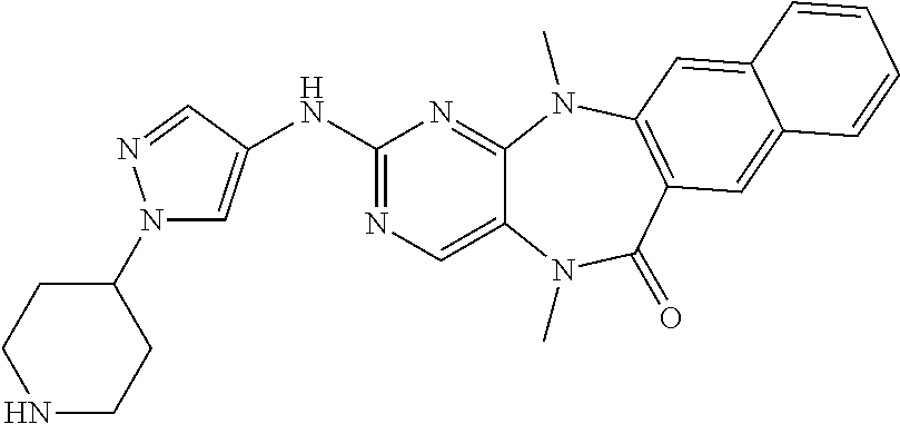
C1(N2C=C(NC3=NC=C4C(=N3)N(C)C3=C(C(=O)N4C)C=C4C(=C3)C=CC=C4)C=N2)CCNCC1
